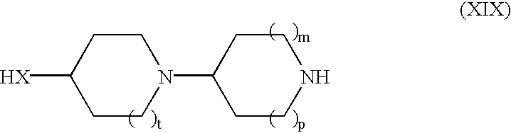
N1CCC(N2CCC([HX])CC2)CC1
